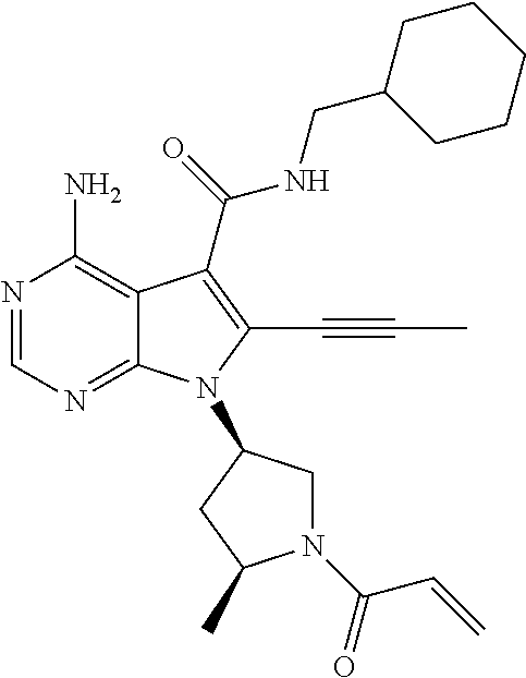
N1=CN=C2C(=C1N)C(C(=O)NCC1CCCCC1)=C(C#CC)N2C1CN(C(C=C)=O)C(C)C1
